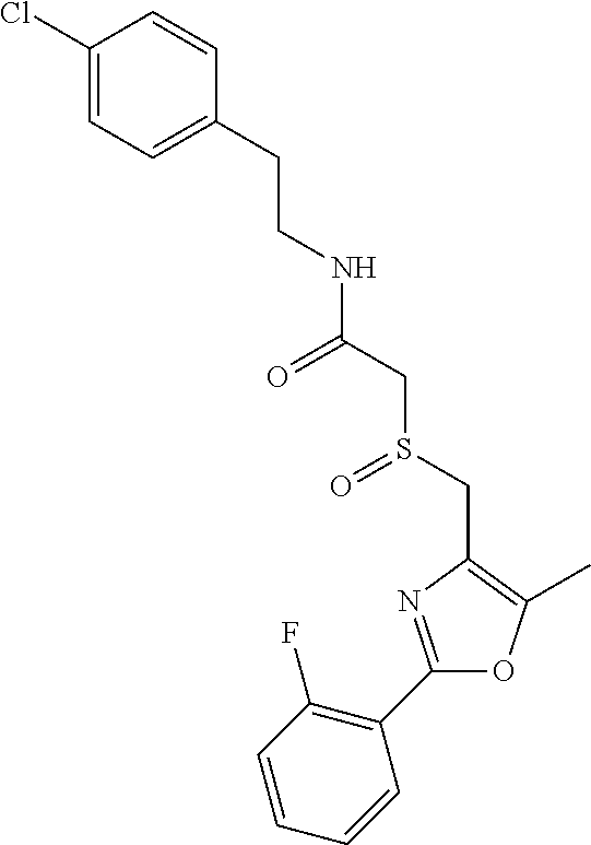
C1(C2=C(F)C=CC=C2)=NC(CS(CC(=O)NCCC2=CC=C(Cl)C=C2)=O)=C(C)O1
